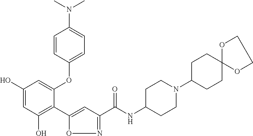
C1(O)=CC(O)=C(C2=CC(C(NC3CCN(C4CCC5(CC4)OCCO5)CC3)=O)=NO2)C(OC2=CC=C(N(C)C)C=C2)=C1
